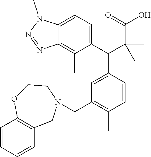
C1=CC=CC2=C1OCCN(CC1=C(C)C=CC(C(C3=CC=C4C(=C3C)N=NN4C)C(C)(C)C(O)=O)=C1)C2
